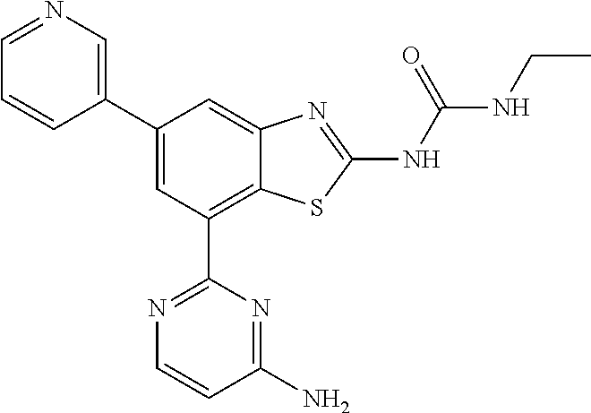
C1(C2=CN=CC=C2)=CC(C2=NC=CC(N)=N2)=C2C(=C1)N=C(NC(=O)NCC)S2
